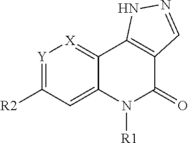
[Y]1=C([R2])C=C2C(=[X]1)C1=C(C(=O)N2[R1])C=NN1
